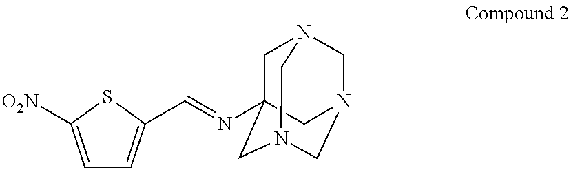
C1=C([O2N])SC(C=NC23CN4CN(CN(C2)C4)C3)=C1
